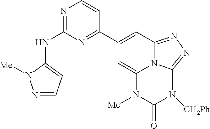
N1=CC=C(NC2=NC=CC(C3=CC4=NN=C5N([CH2Ph])C(=O)N([Me])C(=C3)N45)=N2)N1[Me]
